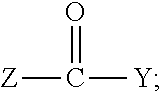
[Z]C([Y])=O
